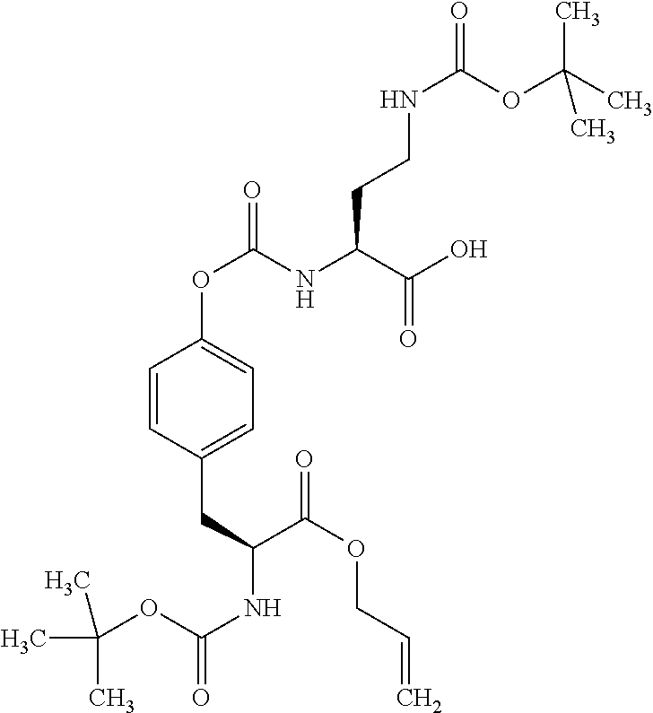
C1=CC(CC(NC(=O)OC(C)(C)C)C(OCC=C)=O)=CC=C1OC(=O)NC(C(O)=O)CCNC(OC(C)(C)C)=O
